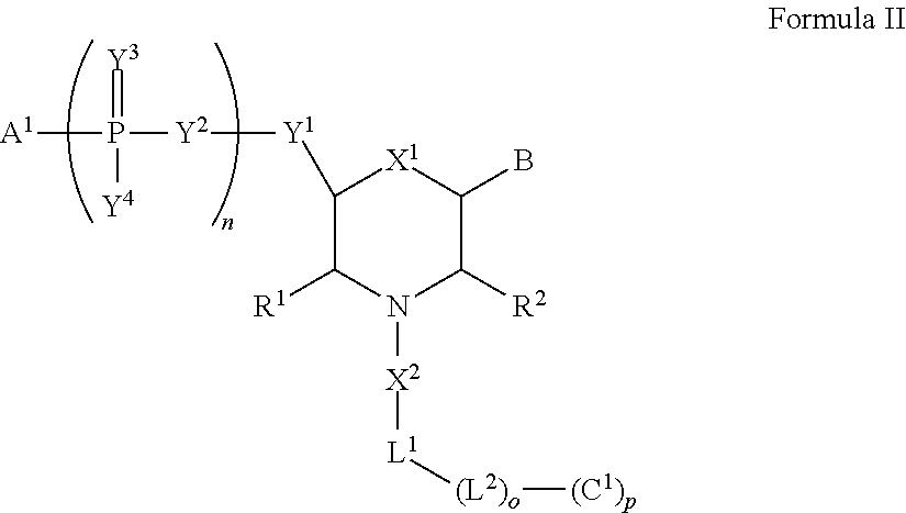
C1([Y1][Y2]P([A1])(=[Y3])[Y4])C([R1])N([X2][L1][(L2)o][(C1)p])C([R2])C(B)[X1]1
